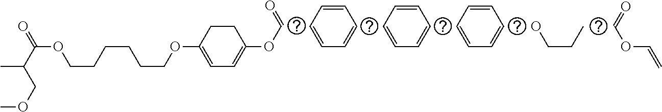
C1=CC=CC=C1.C(OC1=CC=C(OCCCCCCOC(C(COC)C)=O)CC1)=O.C1=CC=CC=C1.C1=CC=CC=C1.OCCC.C(OC=C)=O
